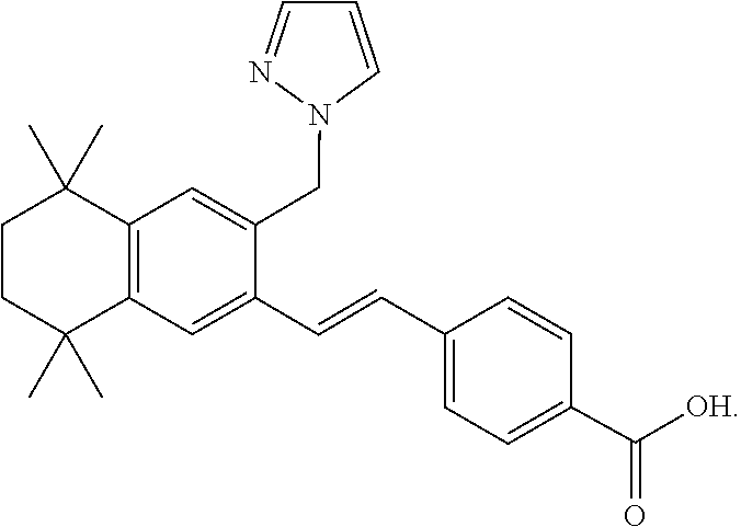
N1(CC2=CC3=C(C=C2C=CC2=CC=C(C(=O)[OH])C=C2)C(C)(C)CCC3(C)C)C=CC=N1
